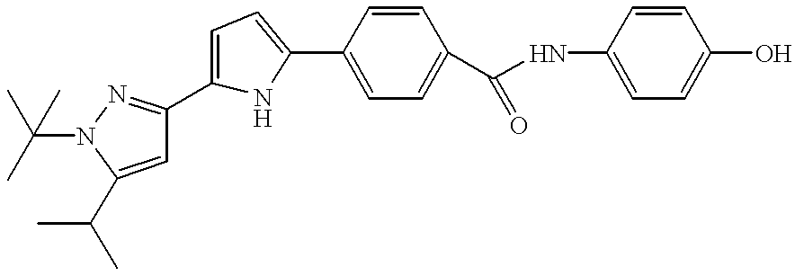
C1=C(C(C)C)N(C(C)(C)C)N=C1C1=CC=C(C2=CC=C(C(NC3=CC=C(O)C=C3)=O)C=C2)N1
